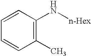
C1(C)=C(N[n-Hex])C=CC=C1
